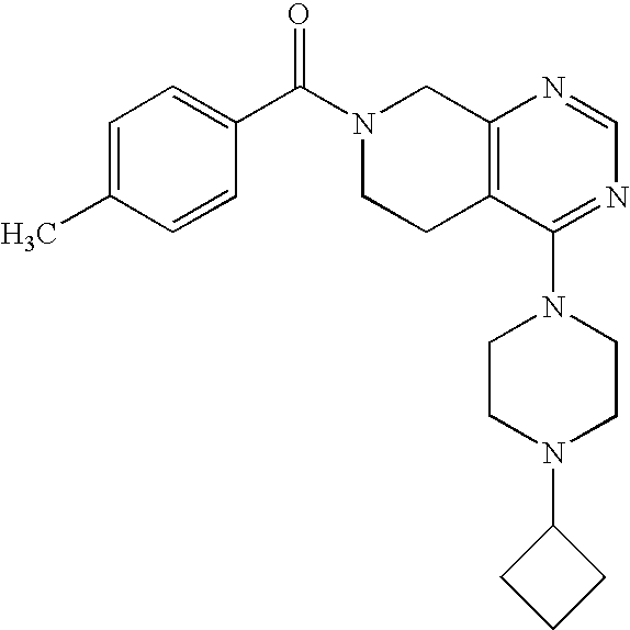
C1=C(C)C=CC(C(N2CCC3=C(C2)N=CN=C3N2CCN(C3CCC3)CC2)=O)=C1
